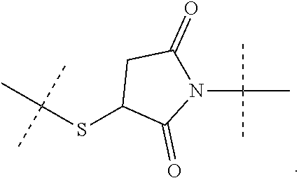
C(SC1C(=O)N(C(C)(C)C)C(=O)C1)(C)(C)C
